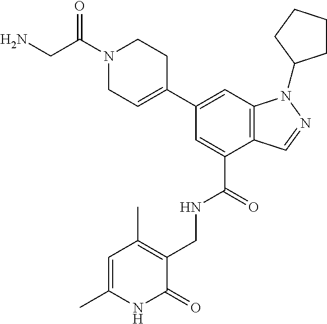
C12=C(C=C(C3=CCN(C(CN)=O)CC3)C=C1C(=O)NCC1=C(C)C=C(C)NC1=O)N(C1CCCC1)N=C2
